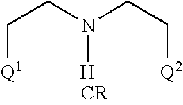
C(CN(CC[Q2])[H])[Q1].[CR]
